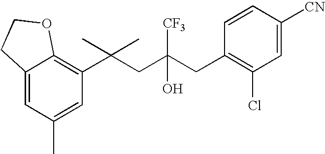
C1(C)=CC(C(CC(CC2=C(Cl)C=C([CN])C=C2)(O)[CF3])(C)C)=C2C(=C1)CCO2
